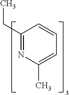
C1(CC)=NC(C)=CC=C1
